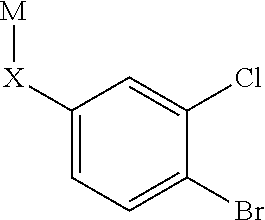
C1([X][M])=CC=C(Br)C(Cl)=C1
